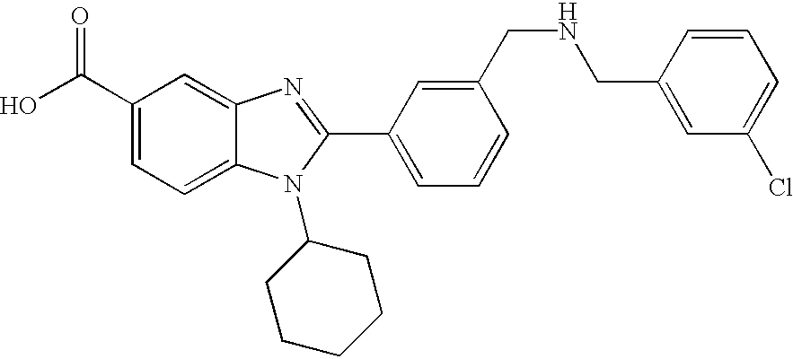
OC(C1=CC=C2C(=C1)N=C(C1=CC=CC(CNCC3=CC(Cl)=CC=C3)=C1)N2C1CCCCC1)=O
